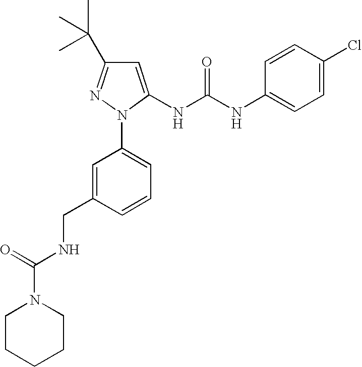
C1=C(NC(NC2=CC=C(Cl)C=C2)=O)N(C2=CC=CC(CNC(N3CCCCC3)=O)=C2)N=C1C(C)(C)C
